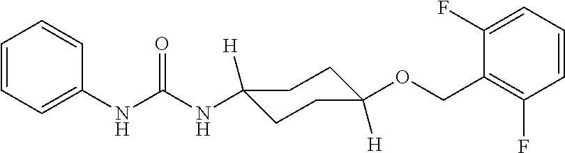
C1=CC=C(NC(NC2([H])CCC([H])(OCC3=C(F)C=CC=C3F)CC2)=O)C=C1
